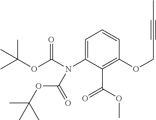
C1=C(N(C(OC(C)(C)C)=O)C(=O)OC(C)(C)C)C(C(OC)=O)=C(OCC#CC)C=C1
